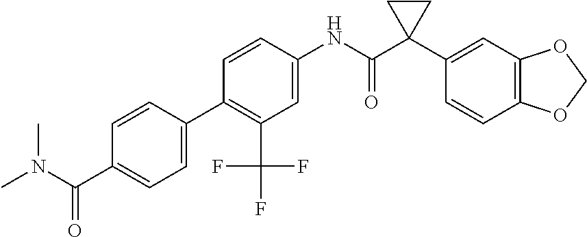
C1=C(NC(C2(C3=CC4=C(C=C3)OCO4)CC2)=O)C=CC(C2=CC=C(C(=O)N(C)C)C=C2)=C1C(F)(F)F
